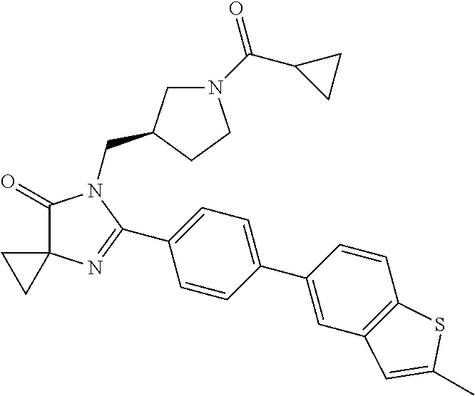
C1(=O)C2(N=C(C3=CC=C(C4=CC5=C(C=C4)SC(C)=C5)C=C3)N1CC1CN(C(C3CC3)=O)CC1)CC2
